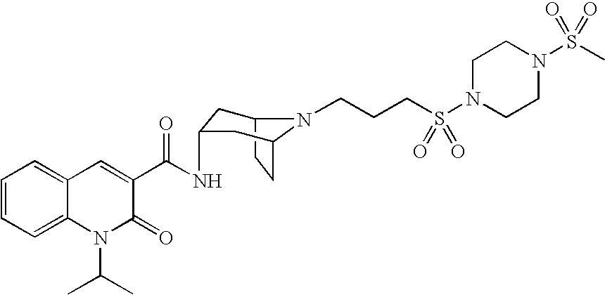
C1=CC=C2C(=C1)C=C(C(=O)NC1CC3N(CCCS(N4CCN(S(C)(=O)=O)CC4)(=O)=O)C(CC3)C1)C(=O)N2C(C)C
